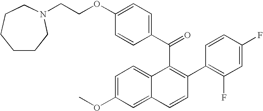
C(C1=C(C2=C(F)C=C(F)C=C2)C=CC2=CC(OC)=CC=C12)(C1=CC=C(OCCN2CCCCCC2)C=C1)=O
